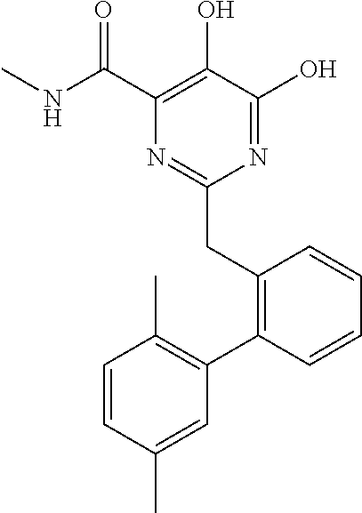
N1=C(O)C(O)=C(C(NC)=O)N=C1CC1=C(C2=C(C)C=CC(C)=C2)C=CC=C1
